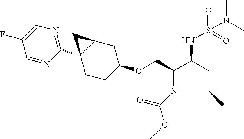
C1(COC2CCC3(C4=NC=C(F)C=N4)C(C2)C3)N(C(=O)OC)C(C)CC1NS(=O)(=O)N(C)C
